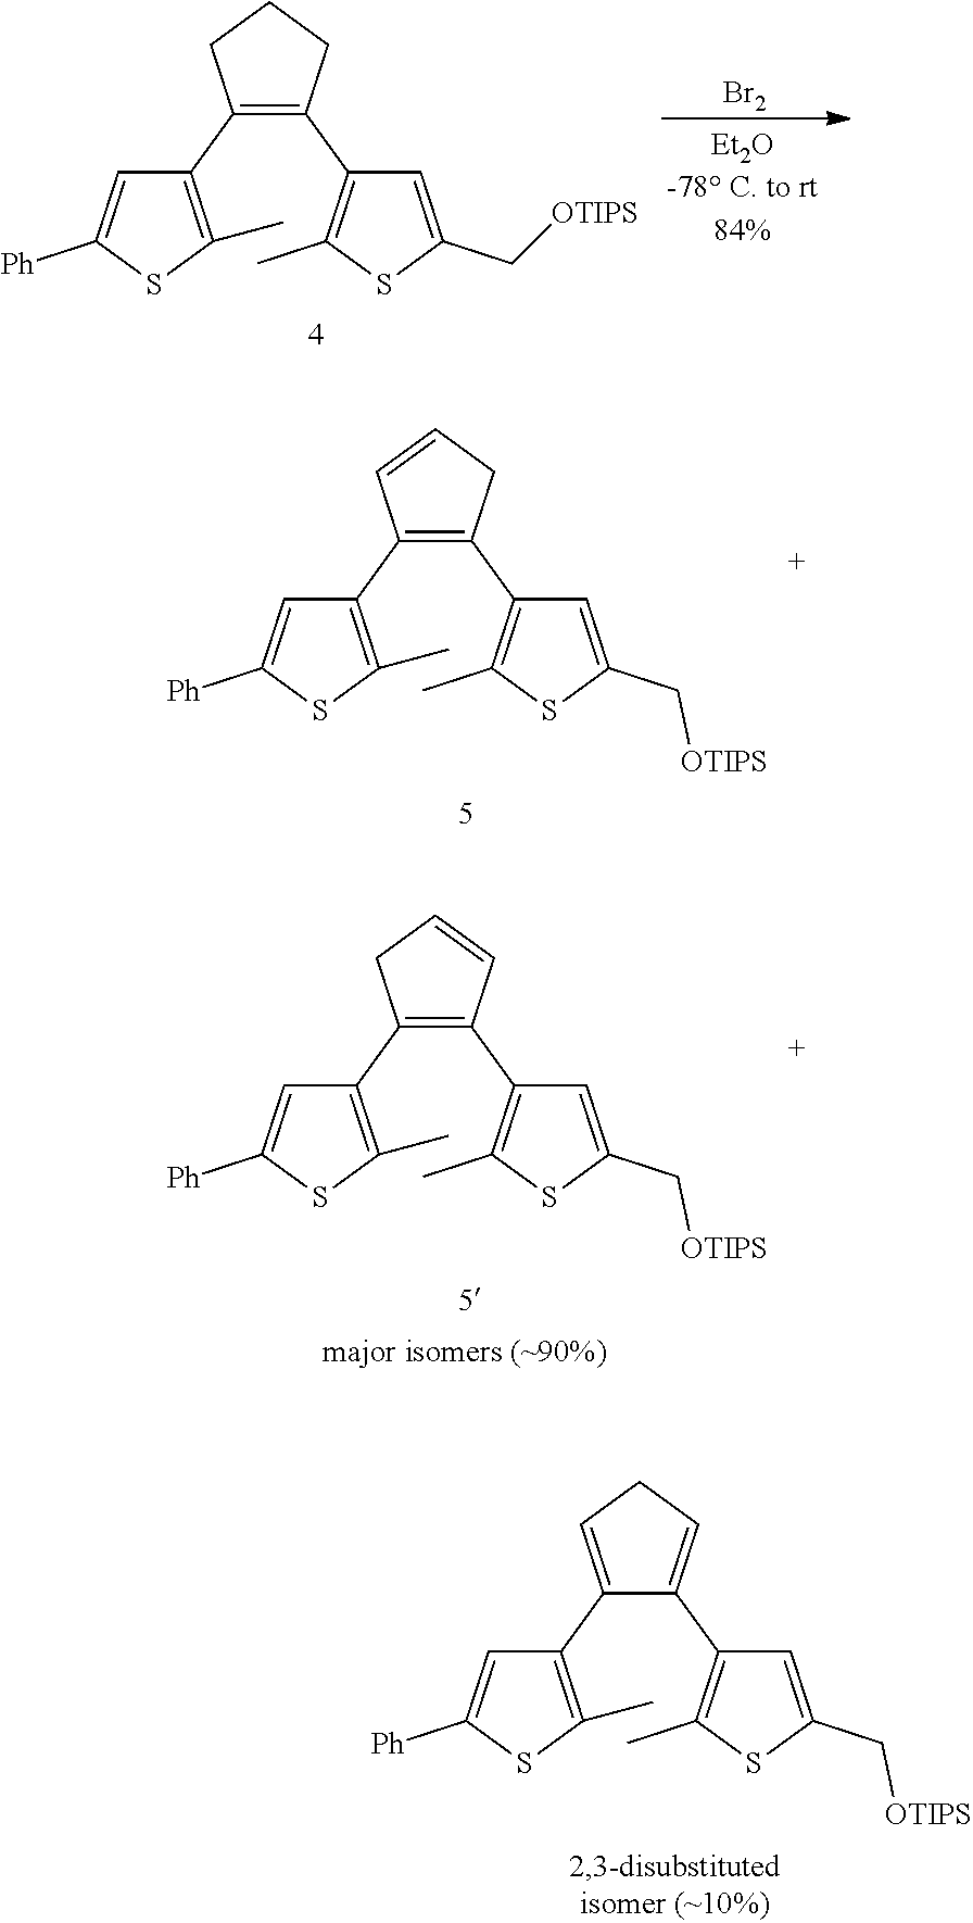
C1(C2=C(C)SC([Ph])=C2)=C(C2=C(C)SC(C[OTIPS])=C2)CCC1.[Br2].C1(C2=C(C)SC([Ph])=C2)=C(C2=C(C)SC(C[OTIPS])=C2)CC=C1.C1(C2=C(C)SC([Ph])=C2)=CCC=C1C1=C(C)SC(C[OTIPS])=C1.C1(C2=C(C)SC([Ph])=C2)=C(C2=C(C)SC(C[OTIPS])=C2)C=CC1
